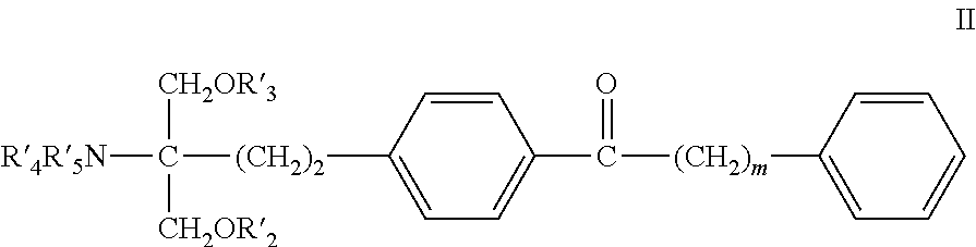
C1=C([(CH2)2]C([R4R5N])([CH2OR3])[CH2OR2])C=CC(C(=O)[(CH2)m]C2=CC=CC=C2)=C1
